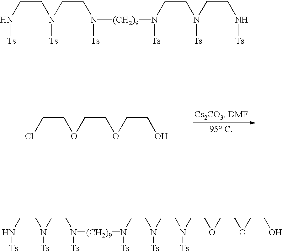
C(N[Ts])CN(CCN([Ts])[(CH2)9]N([Ts])CCN([Ts])CCN([Ts])CCOCCOCCO)[Ts].C(N[Ts])CN(CCN([Ts])[(CH2)9]N([Ts])CCN([Ts])CCN[Ts])[Ts].C(Cl)COCCOCCO
